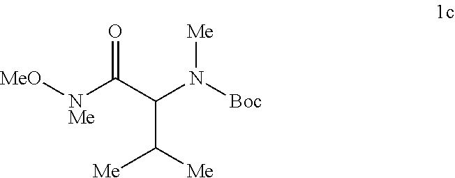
[NMe](C(=O)C(N([Me])[Boc])C([Me])[Me])[MeO]
